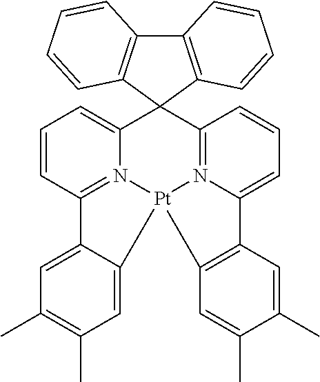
C1=C2C(=CC(C)=C1C)C1=N3C(=CC=C1)C1(C4=N5C(=CC=C4)C4=C(C=C(C)C(C)=C4)[Pt]235)C2=C(C3=C1C=CC=C3)C=CC=C2
